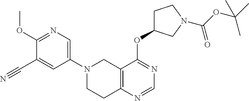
N1(C2=CN=C(OC)C(C#N)=C2)CCC2=C(C1)C(OC1CCN(C(OC(C)(C)C)=O)C1)=NC=N2
